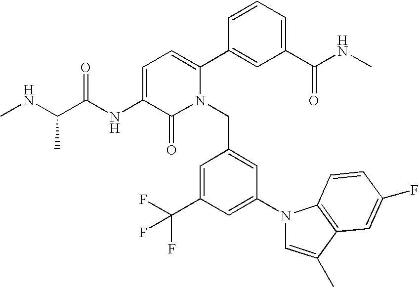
C1=C(NC(C(NC)C)=O)C(=O)N(CC2=CC(N3C=C(C)C4=C3C=CC(F)=C4)=CC(C(F)(F)F)=C2)C(C2=CC(C(NC)=O)=CC=C2)=C1
